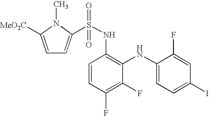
C1=CC(F)=C(F)C(NC2=CC=C(I)C=C2F)=C1NS(=O)(=O)C1=CC=C([MeO2C])N1C
